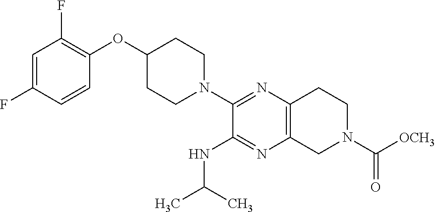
C1=C(F)C=CC(OC2CCN(C3=NC4=C(N=C3NC(C)C)CN(C([OCH3])=O)CC4)CC2)=C1F
